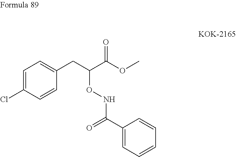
ClC1=CC=C(CC(C(OC)=O)ONC(C2=CC=CC=C2)=O)C=C1
